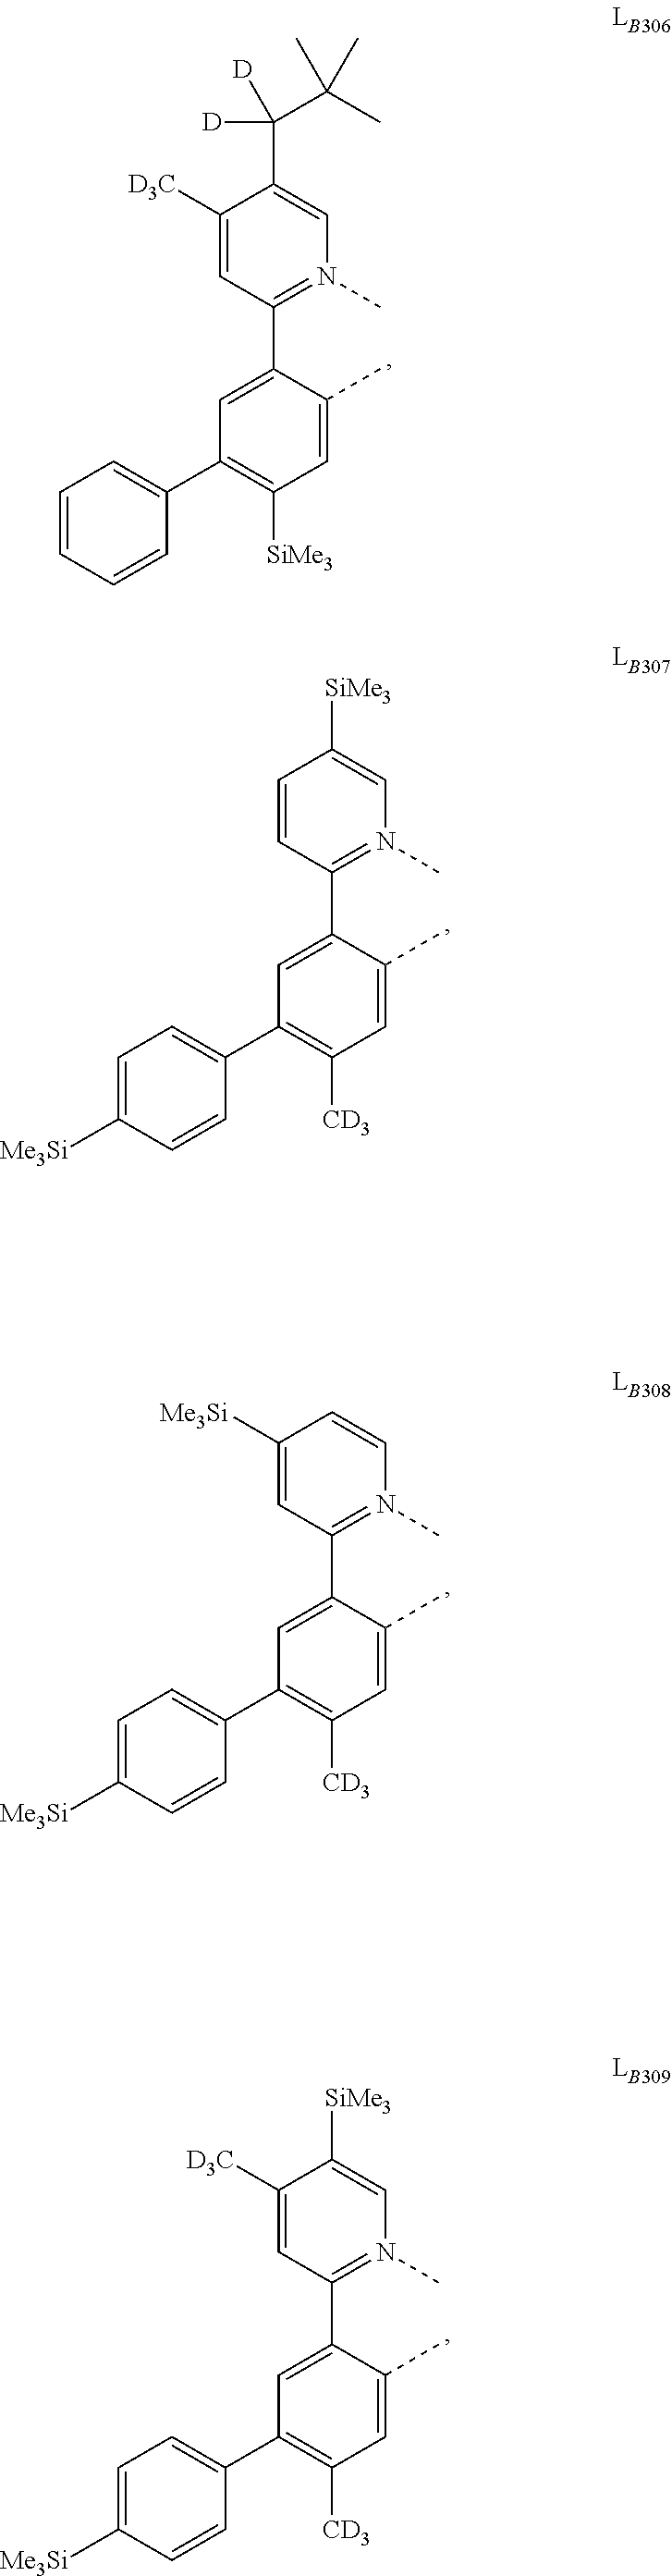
C1=C(C2=N(C)C=CC([Me3Si])=C2)C(C)=CC([CD3])=C1C1=CC=C([Me3Si])C=C1.C1=C(C2=N(C)C=C(C(C(C)(C)C)([D])[D])C([D3C])=C2)C(C)=CC([SiMe3])=C1C1=CC=CC=C1.C1=C(C2=N(C)C=C([SiMe3])C=C2)C(C)=CC([CD3])=C1C1=CC=C([Me3Si])C=C1.C1=C(C2=N(C)C=C([SiMe3])C([D3C])=C2)C(C)=CC([CD3])=C1C1=CC=C([Me3Si])C=C1
